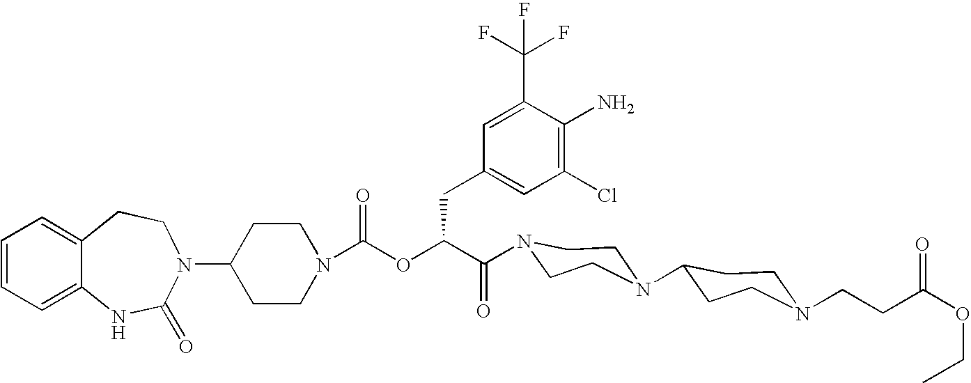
C12=CC=CC=C1NC(=O)N(C1CCN(C(OC(C(=O)N3CCN(C4CCN(CCC(OCC)=O)CC4)CC3)CC3=CC(Cl)=C(N)C(C(F)(F)F)=C3)=O)CC1)CC2
